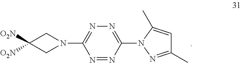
N1=NC(N2N=C(C)C=C2C)=NN=C1N1CC([O2N])([O2N])C1
